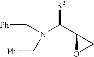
N(C(C1OC1)[R2])(C[Ph])C[Ph]
